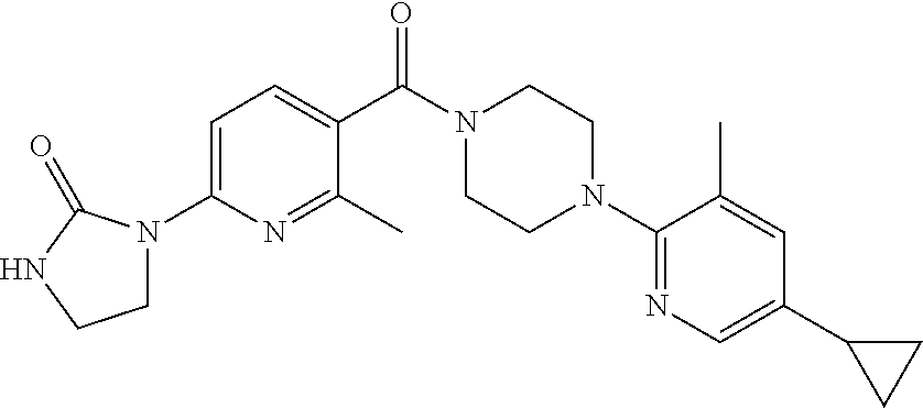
C1=C(N2CCNC2=O)N=C(C)C(C(N2CCN(C3=NC=C(C4CC4)C=C3C)CC2)=O)=C1
